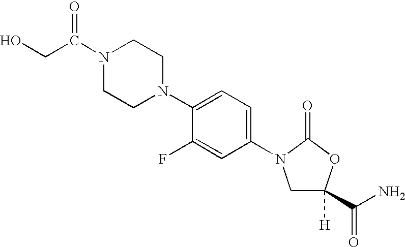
C1([H])(C(N)=O)CN(C2=CC=C(N3CCN(C(CO)=O)CC3)C(F)=C2)C(=O)O1
